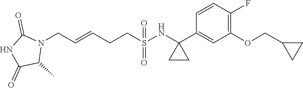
N1(CC=CCCS(=O)(=O)NC2(C3=CC(OCC4CC4)=C(F)C=C3)CC2)C(=O)NC(=O)C1C
